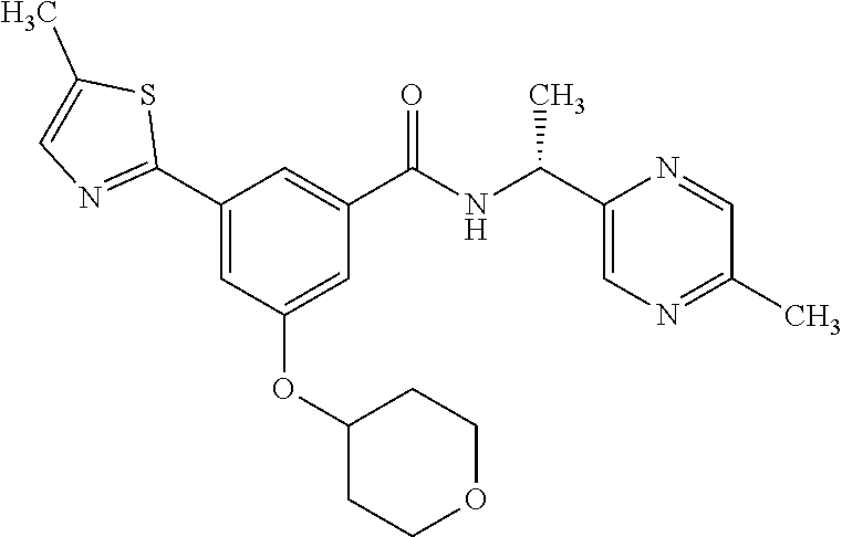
C1(C2=NC=C(C)S2)=CC(OC2CCOCC2)=CC(C(NC(C2=CN=C(C)C=N2)C)=O)=C1
